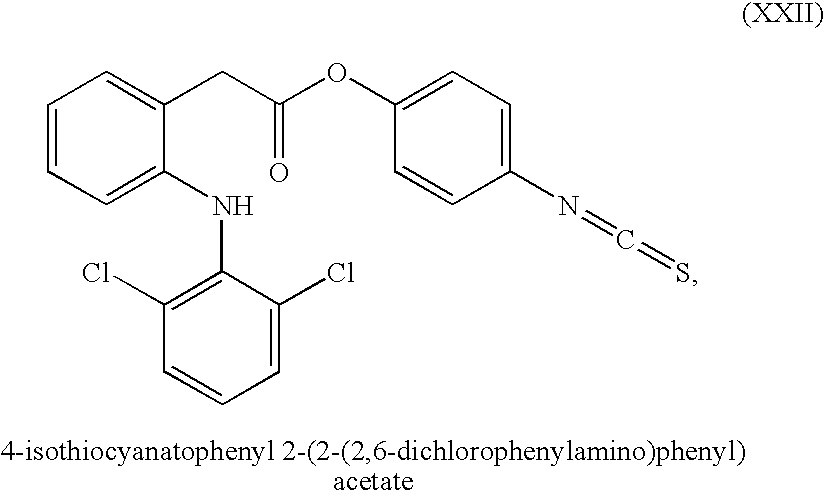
C1=CC=C(NC2=C(Cl)C=CC=C2Cl)C(CC(OC2=CC=C(N=C=S)C=C2)=O)=C1
